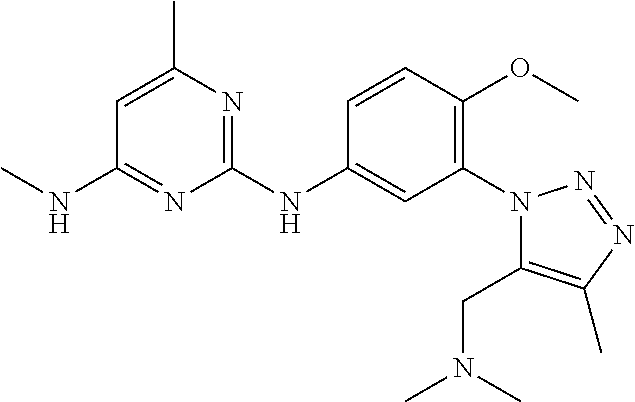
C1(N2C(CN(C)C)=C(C)N=N2)=C(OC)C=CC(NC2=NC(C)=CC(NC)=N2)=C1
